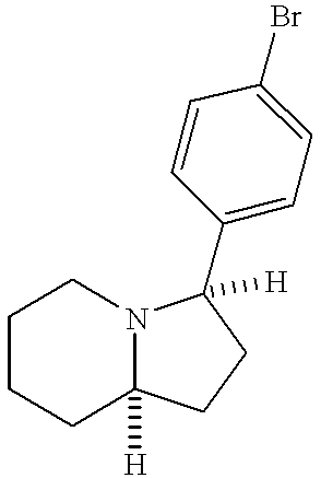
C1CCC2([H])N(C1)C(C1=CC=C(Br)C=C1)([H])CC2
